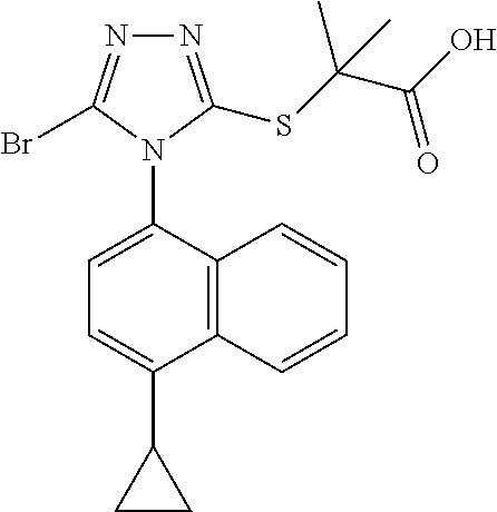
C12=C(C(N3C(Br)=NN=C3SC(C(O)=O)(C)C)=CC=C1C1CC1)C=CC=C2
